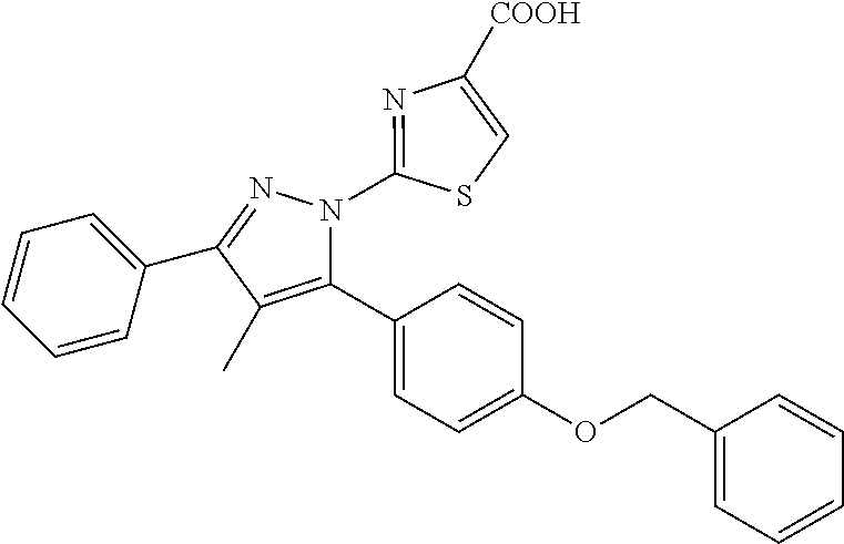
C1=CC=C(C2=NN(C3=NC([COOH])=CS3)C(C3=CC=C(OCC4=CC=CC=C4)C=C3)=C2C)C=C1
